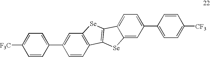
[F3C]C1=CC=C(C2=CC3=C(C=C2)C2=C([Se]3)C3=CC=C(C4=CC=C([CF3])C=C4)C=C3[Se]2)C=C1
